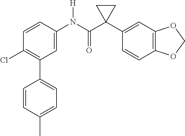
C1=C(N(C(C2(C3=CC4=C(C=C3)OCO4)CC2)=O)[H])C=CC(Cl)=C1C1=CC=C(C)C=C1
